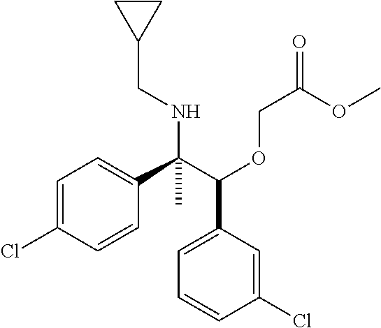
C1=C(Cl)C=CC(C(C(OCC(=O)OC)C2=CC=CC(Cl)=C2)(NCC2CC2)C)=C1
